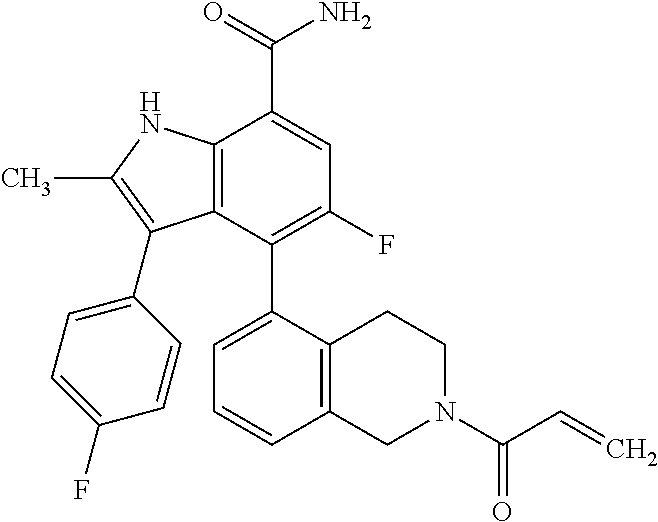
C12=C(NC(C)=C1C1=CC=C(F)C=C1)C(C(=O)N)=CC(F)=C2C1=CC=CC2=C1CCN(C(C=C)=O)C2
